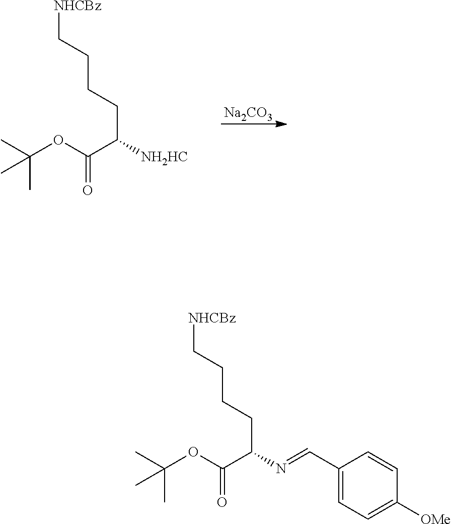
[Na2CO3].[NHCBz]CCCCC(C(OC(C)(C)C)=O)[NH2HC].[NHCBz]CCCCC(C(OC(C)(C)C)=O)N=CC1=CC=C([OMe])C=C1
